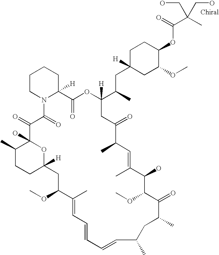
C1CN2C([H])(CC1)C(=O)OC(C(C)CC1([H])CC(OC)C(OC(C(C)(CO)CO)=O)CC1)([H])CC(=O)C(C)C=C(C)C(O)C(OC)C(=O)C(C)CC(C)C=CC=CC=C(C)C(OC)CC1([H])CCC(C)C(O)(C(=O)C2=O)O1
